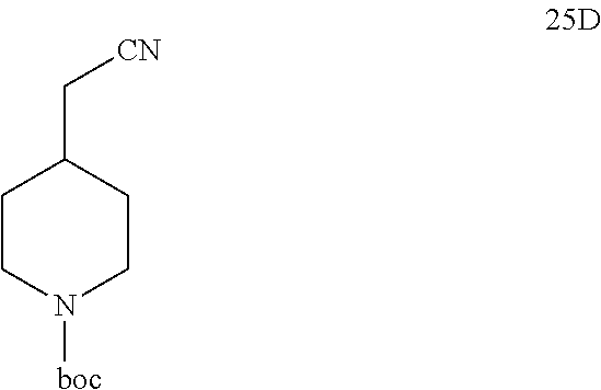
C1CN([boc])CCC1C[CN]
